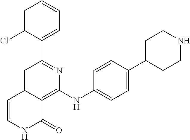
C1(C2=CC=CC=C2Cl)=NC(NC2=CC=C(C3CCNCC3)C=C2)=C2C(=C1)C=CNC2=O
